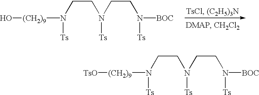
N(CCN([Ts])CCN([Ts])[BOC])([Ts])[(CH2)9][TsO].N(CCN([Ts])CCN([Ts])[BOC])([Ts])[(CH2)9]O
